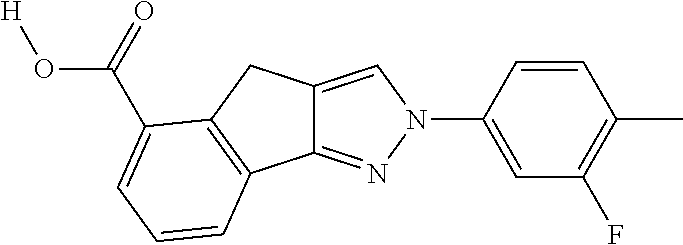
C1=CC(N2N=C3C(=C2)CC2=C3C=CC=C2C(=O)O[H])=CC(F)=C1C
